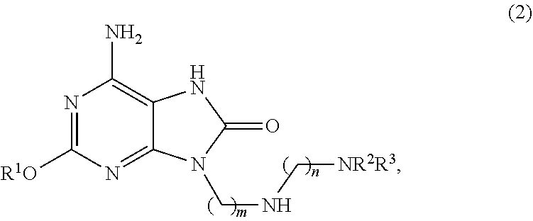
N1=C([R1O])N=C2C(=C1N)NC(=O)N2CNC[NR2R3]
